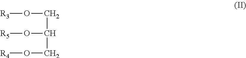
[R3]OCC(O[R5])CO[R4]
